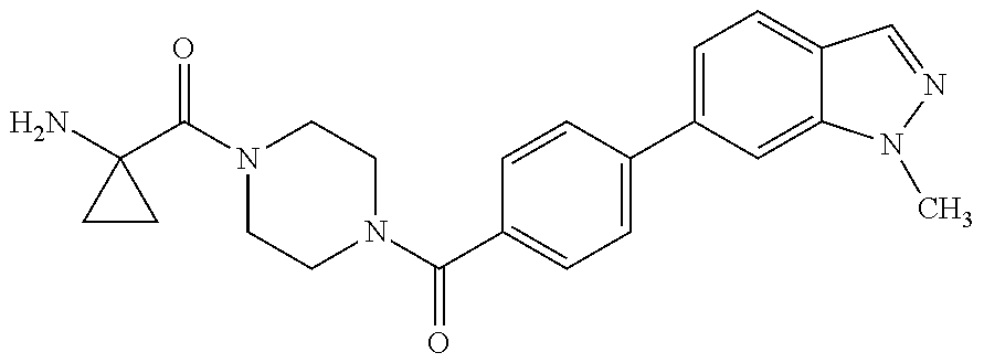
NC1(C(N2CCN(C(C3=CC=C(C4=CC=C5C(=C4)N(C)N=C5)C=C3)=O)CC2)=O)CC1
